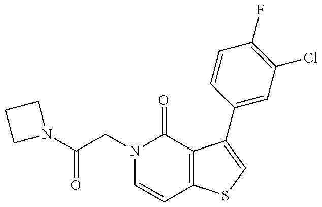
N1(C(CN2C=CC3=C(C2=O)C(C2=CC(Cl)=C(F)C=C2)=CS3)=O)CCC1
